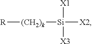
[R][(CH2)k][Si]([X1])([X3])[X2]
